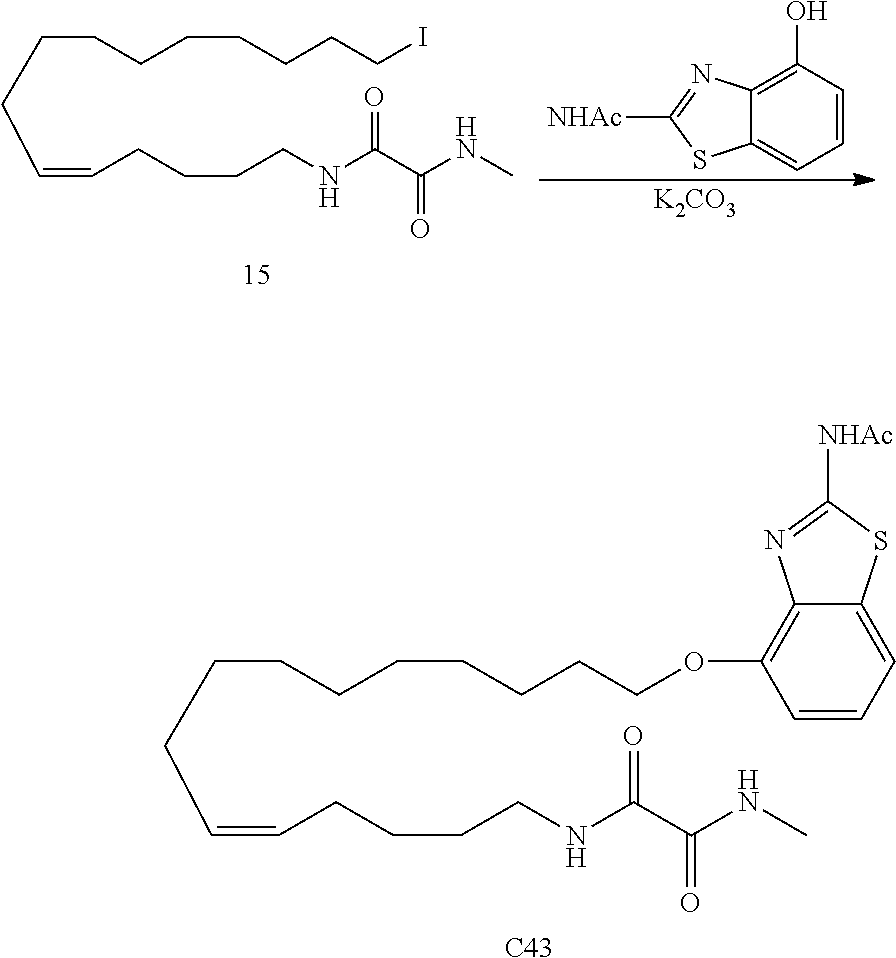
C(CCCCCCCI)CC=CCCCCNC(C(NC)=O)=O.C1(O)=C2C(=CC=C1)SC([NHAc])=N2.[K2CO3].C(CCCCCCCOC1=C2C(=CC=C1)SC([NHAc])=N2)CC=CCCCCNC(C(NC)=O)=O.[C43]
